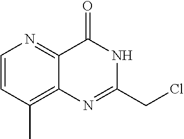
N1=C(CCl)NC(=O)C2=NC=CC(C)=C12
